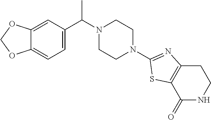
C12=CC(C(N3CCN(C4=NC5=C(C(=O)NCC5)S4)CC3)C)=CC=C1OCO2
